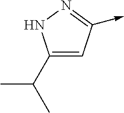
C1(C(C)C)=CC(->C)=NN1
